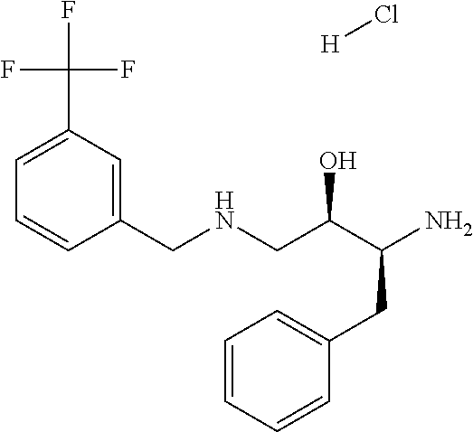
NC(CC1=CC=CC=C1)C(O)CNCC1=CC(C(F)(F)F)=CC=C1.Cl[H]
